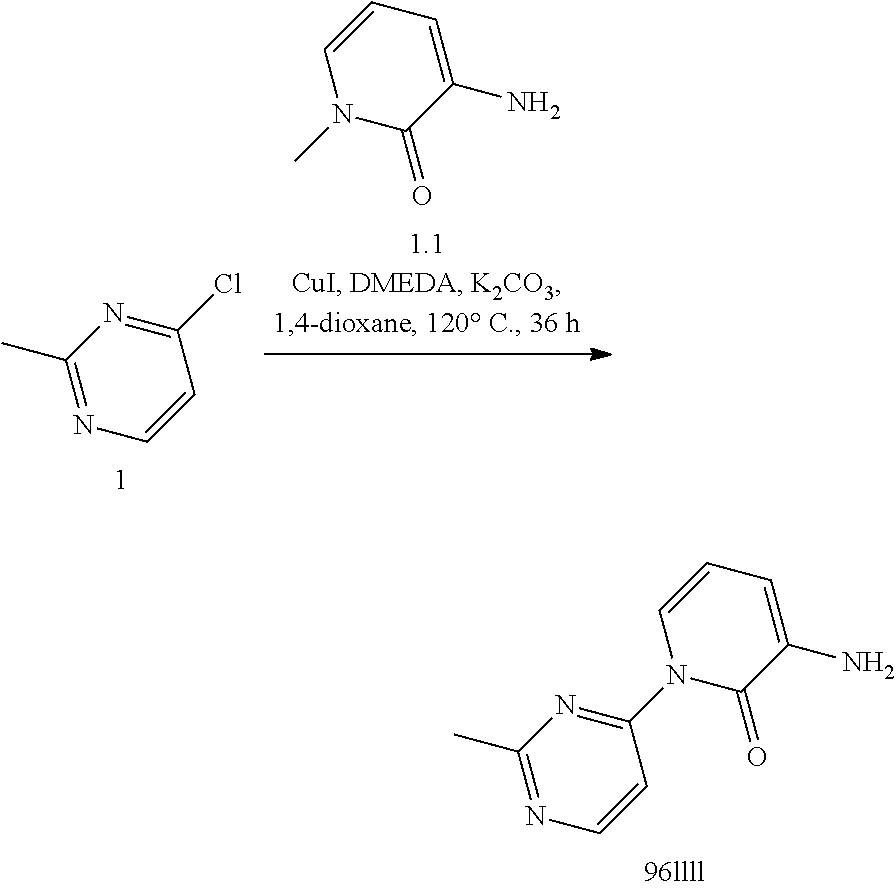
C1(Cl)=NC(C)=NC=C1.N1(C)C(=O)C(N)=CC=C1.C1(N2C(=O)C(N)=CC=C2)=NC(C)=NC=C1
